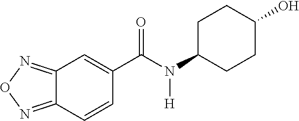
C12=NON=C1C=CC(C(N(C1CCC(O)CC1)[H])=O)=C2
